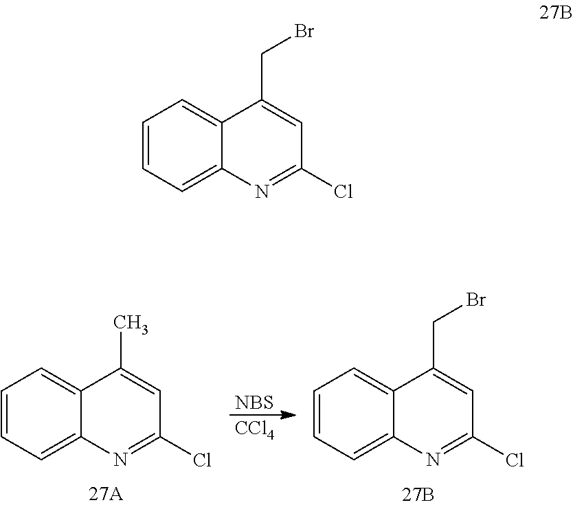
C1=CC=C2C(=C1)C(C)=CC(Cl)=N2.[NBS].[CCl4].C1=CC=C2C(=C1)C(CBr)=CC(Cl)=N2.C1=CC=C2C(=C1)C(CBr)=CC(Cl)=N2
